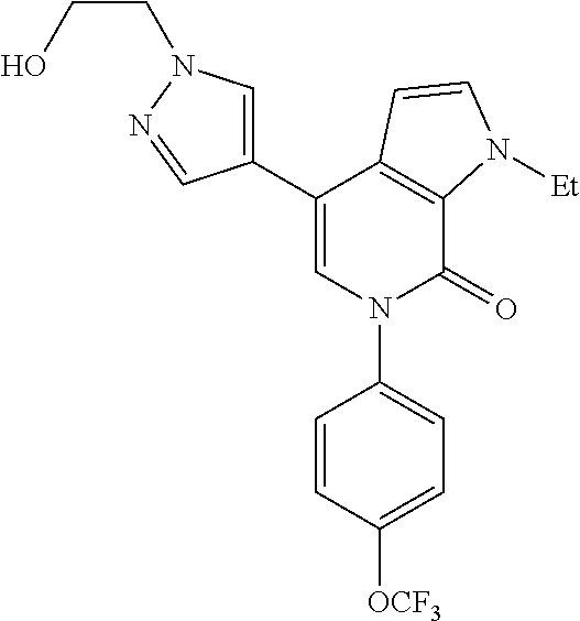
C1(C2=CN(C3=CC=C([OCF3])C=C3)C(=O)C3=C2C=CN3[Et])=CN(CCO)N=C1
